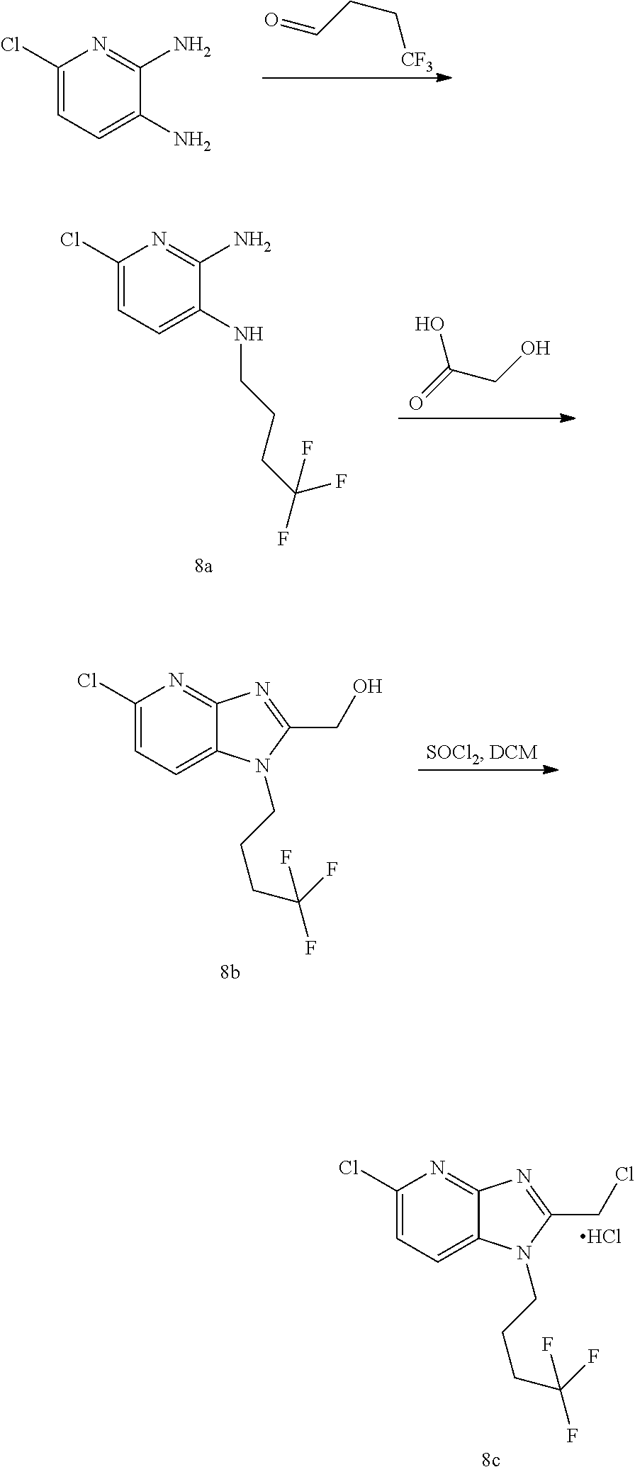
C1(Cl)=CC=C(N)C(N)=N1.O=CCC[CF3].C1(Cl)=CC=C(NCCCC(F)(F)F)C(N)=N1.O=C(CO)O.C1(Cl)=CC=C2C(=N1)N=C(CO)N2CCCC(F)(F)F.C1(Cl)=CC=C2C(=N1)N=C(CCl)N2CCCC(F)(F)F.Cl
